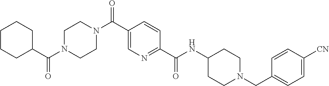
N(C(C1=NC=C(C(N2CCN(C(C3CCCCC3)=O)CC2)=O)C=C1)=O)C1CCN(CC2=CC=C([CN])C=C2)CC1
